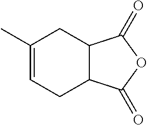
C1(C)=CCC2C(C1)C(=O)OC2=O
